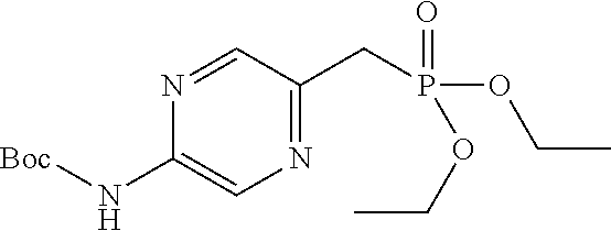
C1=NC(N[Boc])=CN=C1CP(OCC)(OCC)=O
